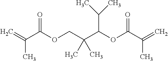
C=C(C(OCC(C(OC(C(=C)C)=O)C(C)C)(C)C)=O)C
